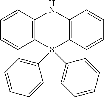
C1=CC2=C(C=C1)S(C1=CC=CC=C1)(C1=CC=CC=C1)C1=C(N2)C=CC=C1
